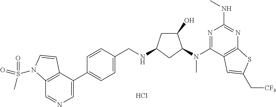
C1=CC(C2=CN=CC3=C2C=CN3S(C)(=O)=O)=CC=C1CNC1CC(O)C(N(C2=NC(NC)=NC3=C2C=C(C[CF3])S3)C)C1.Cl
